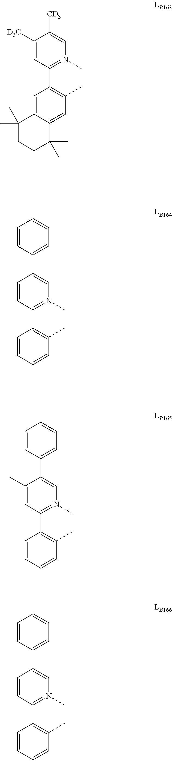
C1=CC(C2=C(C)C=C(C)C=C2)=N(C)C=C1C1=CC=CC=C1.C1(C)=CC(C2=C(C)C=CC=C2)=N(C)C=C1C1=CC=CC=C1.C1([D3C])=CC(C2=C(C)C=C3C(=C2)C(C)(C)CCC3(C)C)=N(C)C=C1[CD3].C1=CC(C2=C(C)C=CC=C2)=N(C)C=C1C1=CC=CC=C1
